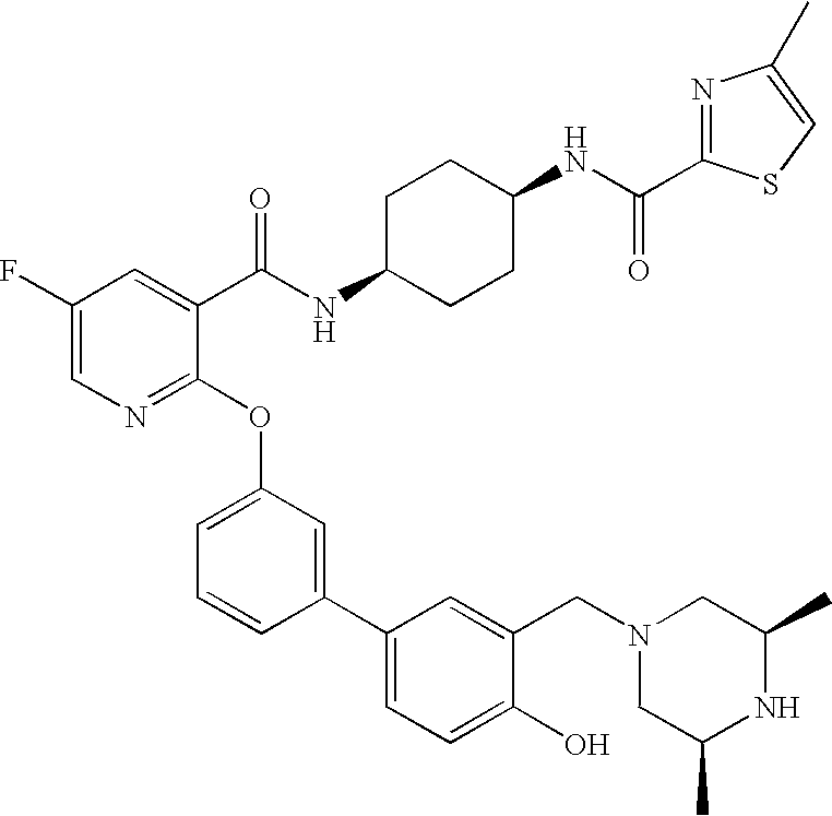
C1(F)=CN=C(OC2=CC=CC(C3=CC=C(O)C(CN4CC(C)NC(C)C4)=C3)=C2)C(C(NC2CCC(NC(=O)C3=NC(C)=CS3)CC2)=O)=C1
